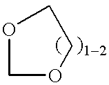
C1OCCO1
